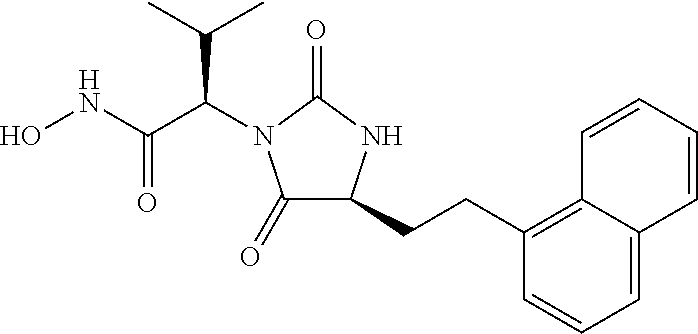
ONC(C(C(C)C)N1C(=O)C(CCC2=C3C(=CC=C2)C=CC=C3)NC1=O)=O
